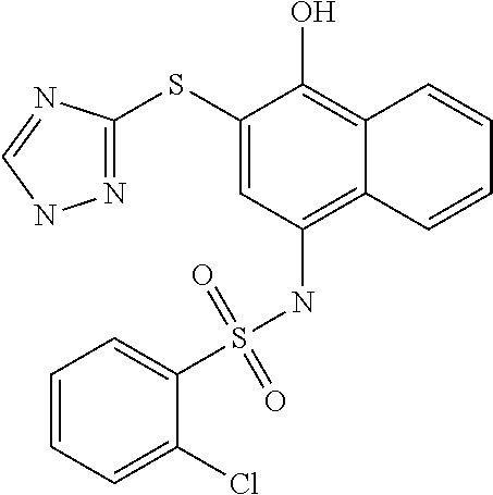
C1(SC2=NNC=N2)=CC(NS(C2=CC=CC=C2Cl)(=O)=O)=C2C(=C1O)C=CC=C2
